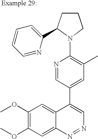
N1=CC(C2=CN=NC3=CC(OC)=C(OC)C=C23)=CC(C)=C1N1C(C2=CC=CC=N2)CCC1
